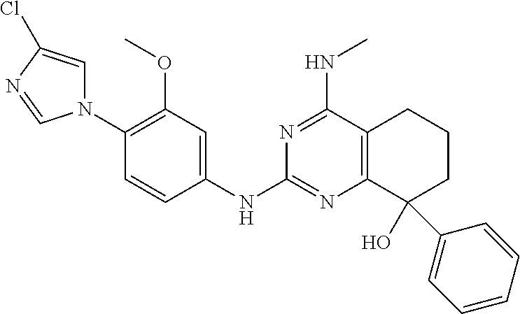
C12=C(N=C(NC3=CC(OC)=C(N4C=C(Cl)N=C4)C=C3)N=C1NC)C(O)(C1=CC=CC=C1)CCC2
